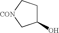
C1(O)CC[CON]C1
